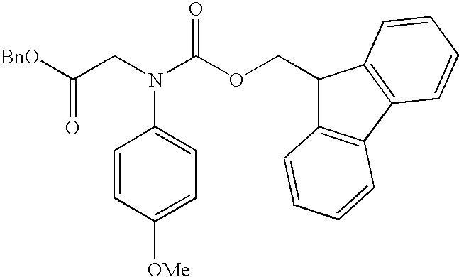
[BnO]C(CN(C(OCC1C2=C(C3=C1C=CC=C3)C=CC=C2)=O)C1=CC=C([OMe])C=C1)=O
